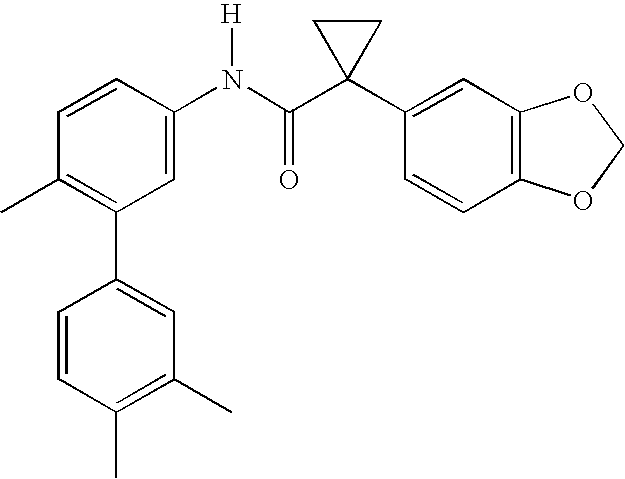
C1(N(C(C2(C3=CC4=C(C=C3)OCO4)CC2)=O)[H])=CC(C2=CC(C)=C(C)C=C2)=C(C)C=C1
